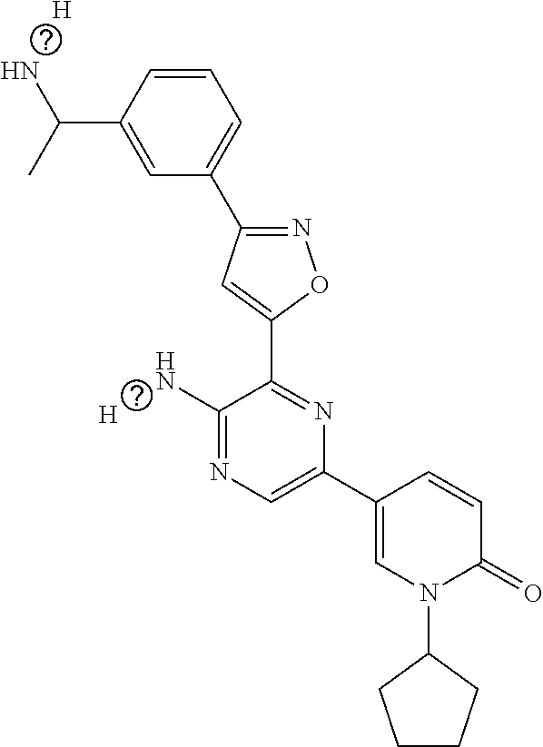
[H].[H].C1=C(C(N)C)C=CC=C1C1=NOC(C2=NC(C3=CN(C4CCCC4)C(=O)C=C3)=CN=C2N)=C1
